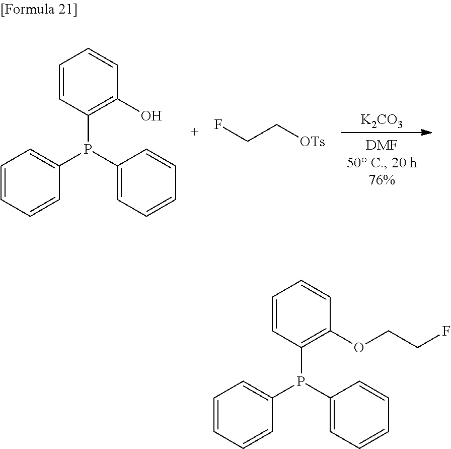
C1=CC(P(C2=CC=CC=C2)C2=CC=CC=C2)=C(O)C=C1.[OTs]CCF.[K2CO3].C1=CC(P(C2=CC=CC=C2)C2=CC=CC=C2)=C(OCCF)C=C1
